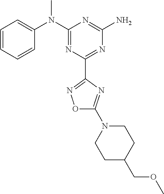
C1=CC=CC(N(C2=NC(C3=NOC(N4CCC(COC)CC4)=N3)=NC(N)=N2)C)=C1
